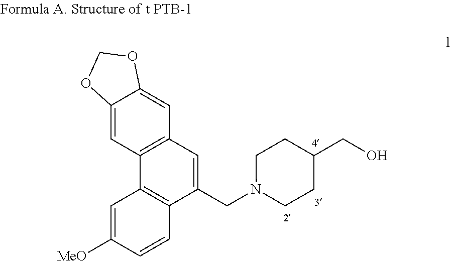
C1=C([MeO])C=CC2=C1C1=C(C=C2CN2CCC(CO)CC2)C=C2C(=C1)OCO2
